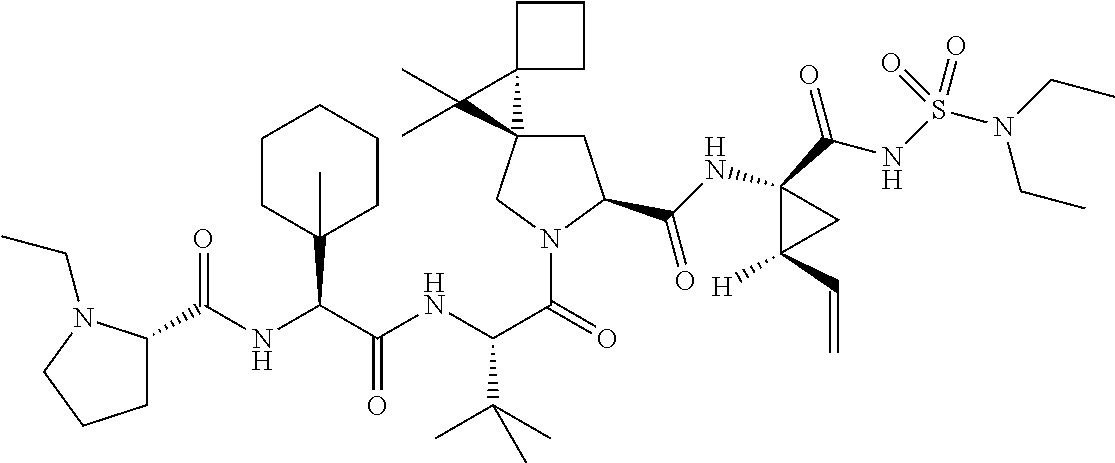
C(NC(C(NC(C(=O)N1CC2(CC1C(NC1(C(=O)NS(=O)(N(CC)CC)=O)C([H])(C=C)C1)=O)C1(C2(C)C)CCC1)C(C)(C)C)=O)C1(C)CCCCC1)(=O)C1CCCN1CC
